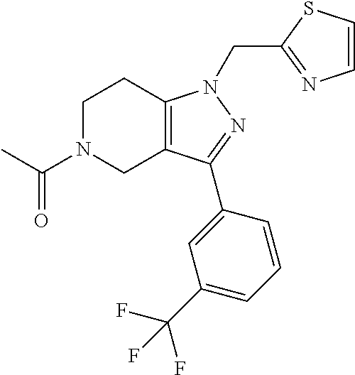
C1N(C(C)=O)CC2=C(C1)N(CC1=NC=CS1)N=C2C1=CC(C(F)(F)F)=CC=C1
